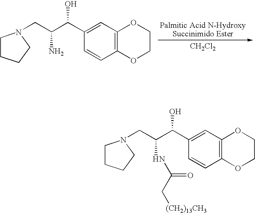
[CH2Cl2].C1CCCN1CC(C(C1=CC2=C(C=C1)OCCO2)O)N.C1CCCN1CC(C(C1=CC2=C(C=C1)OCCO2)O)NC(C[(CH2)13CH3])=O
